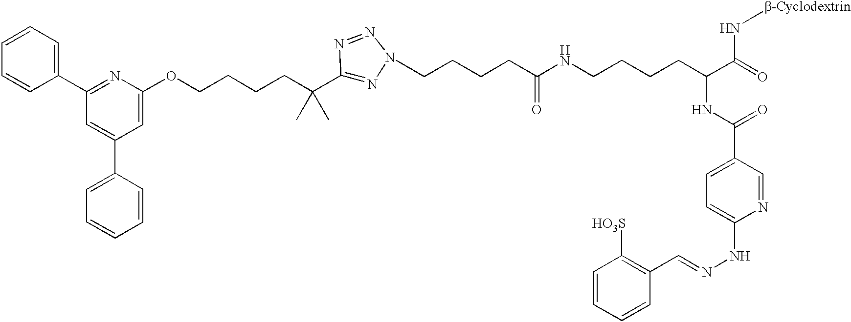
C1=CC(C2=NC(OCCCCC(C3=NNN=N3)(C)C)=CC(C3=CC=CC=C3)=C2)=CC=C1.C(CCCC(NCCCCC(C(=O)NC)NC(=O)C1=CC=C(NN=CC2=C([HO3S])C=CC=C2)N=C1)=O)C
